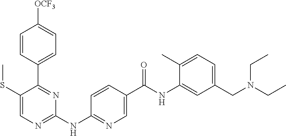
C1(C2=NC(NC3=NC=C(C(NC4=CC(CN(CC)CC)=CC=C4C)=O)C=C3)=NC=C2SC)=CC=C([OCF3])C=C1
